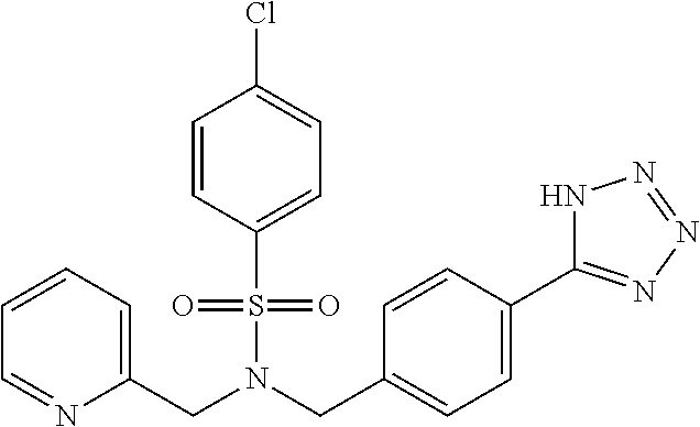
C1=CC(S(N(CC2=CC=C(C3=NN=NN3)C=C2)CC2=CC=CC=N2)(=O)=O)=CC=C1Cl
